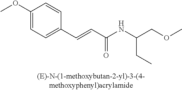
C1(OC)=CC=C(C=CC(=O)NC(CC)COC)C=C1
